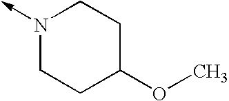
N1(->C)CCC(OC)CC1
